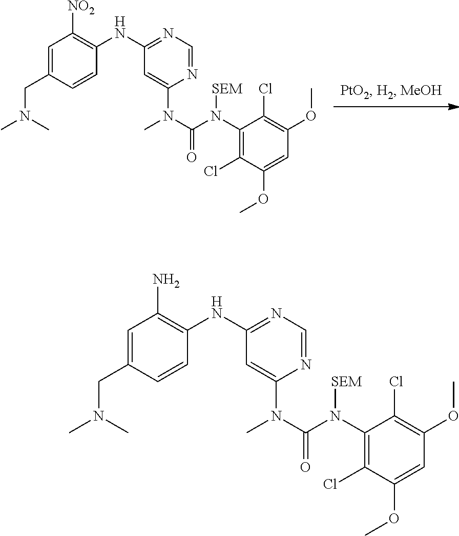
C1=C(CN(C)C)C=CC(NC2=NC=NC(N(C(N(C3=C(Cl)C(OC)=CC(OC)=C3Cl)[SEM])=O)C)=C2)=C1[NO2].C1=C(CN(C)C)C=CC(NC2=NC=NC(N(C(N(C3=C(Cl)C(OC)=CC(OC)=C3Cl)[SEM])=O)C)=C2)=C1N
